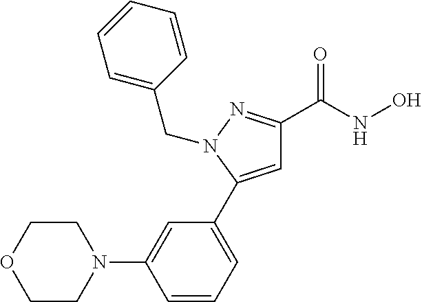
C1=C(C2=CC=CC(N3CCOCC3)=C2)N(CC2=CC=CC=C2)N=C1C(=O)NO
